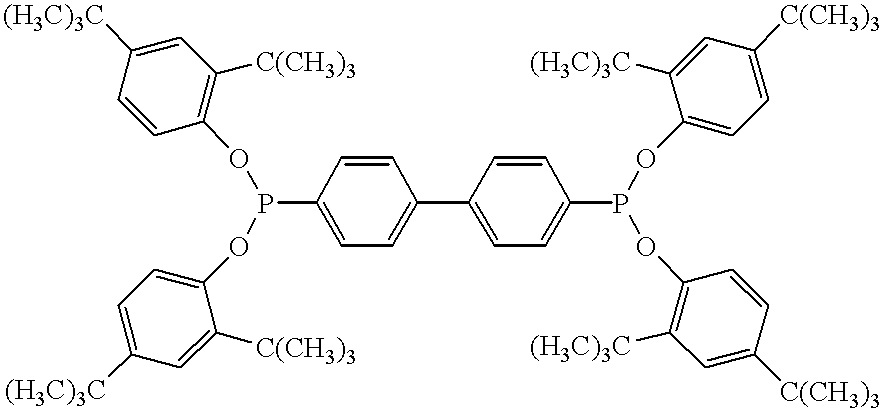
C1=CC(OP(OC2=CC=C([(H3C)3C])C=C2[C(CH3)3])C2=CC=C(C3=CC=C(P(OC4=C([(H3C)3C])C=C([C(CH3)3])C=C4)OC4=CC=C([C(CH3)3])C=C4[(H3C)3C])C=C3)C=C2)=C([C(CH3)3])C=C1[(H3C)3C]
